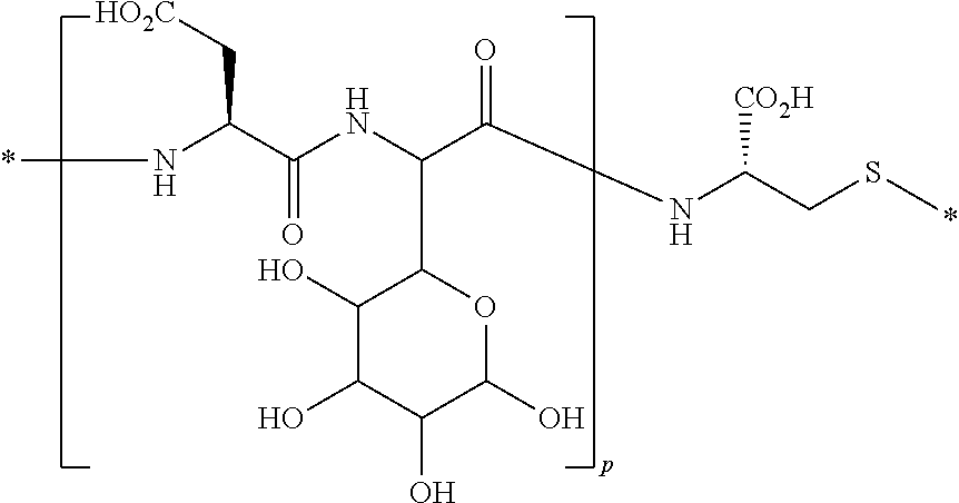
N(C(C(NC(CSC)[CO2H])=O)C1C(O)C(O)C(O)C(O)O1)C(C(NC)C[HO2C])=O
